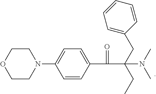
C1CN(C2=CC=C(C(=O)C(CC3=CC=CC=C3)(CC)N(C)C)C=C2)CCO1
